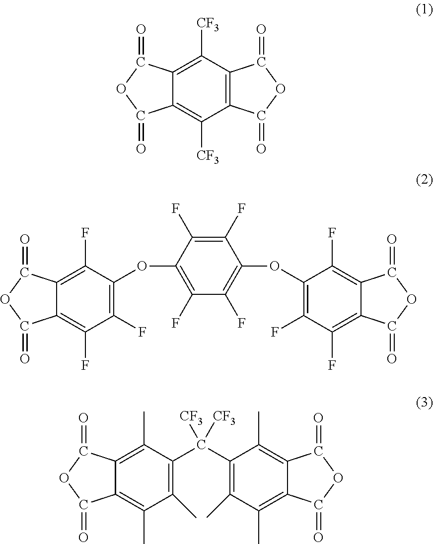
C12=C([CF3])C3=C(C([CF3])=C1C(=O)OC2=O)C(=O)OC3=O.C12=C(F)C(OC3=C(F)C(F)=C(OC4=C(F)C(F)=C5C(=C4F)C(=O)OC5=O)C(F)=C3F)=C(F)C(F)=C1C(=O)OC2=O.C12=C(C)C(C([CF3])([CF3])C3=C(C)C(C)=C4C(=C3C)C(=O)OC4=O)=C(C)C(C)=C1C(=O)OC2=O
